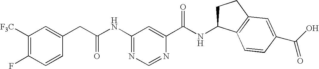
C1(NC(CC2=CC([F3C])=C(F)C=C2)=O)=NC=NC(C(NC2CCC3=C2C=CC(C(O)=O)=C3)=O)=C1
